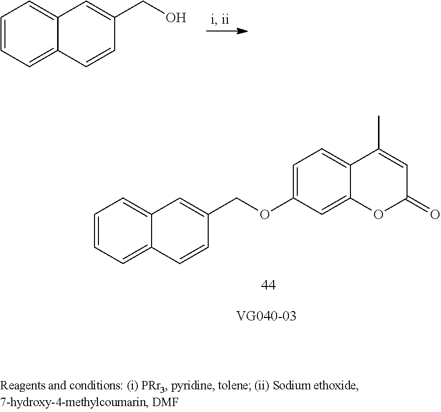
C1=CC=C2C(=C1)C=C(COC1=CC=C3C(=C1)OC(=O)C=C3C)C=C2.C1=CC=C2C(=C1)C=C(CO)C=C2
